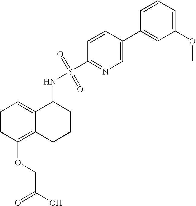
C1(NS(=O)(=O)C2=NC=C(C3=CC(OC)=CC=C3)C=C2)C2=CC=CC(OCC(=O)O)=C2CCC1
